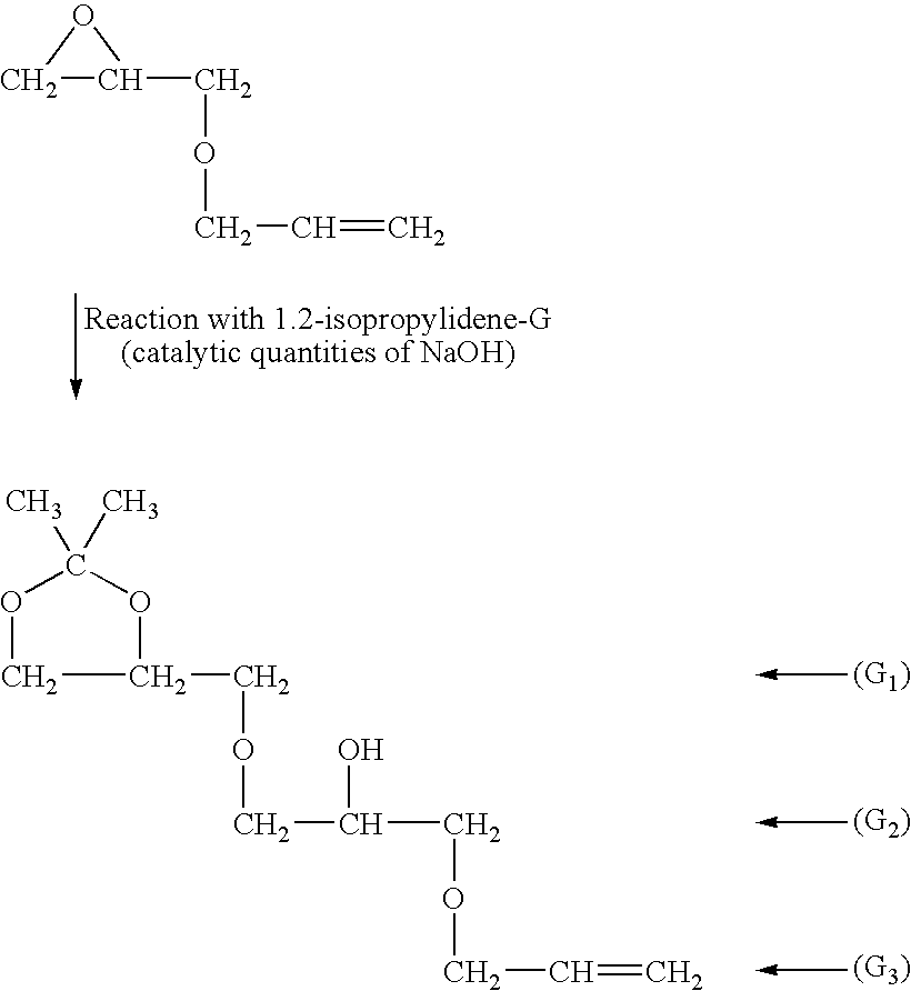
C1C(COCC=C)O1.C1C(COCC(COCC=C)O)OC(C)(C)O1
